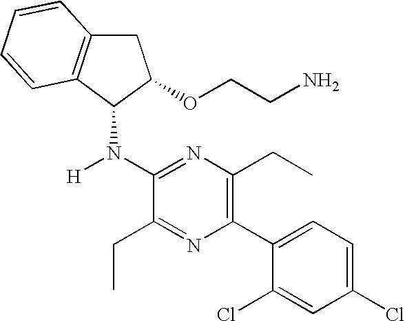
C1(N(C2C3=C(CC2OCCN)C=CC=C3)[H])=NC(CC)=C(C2=CC=C(Cl)C=C2Cl)N=C1CC
